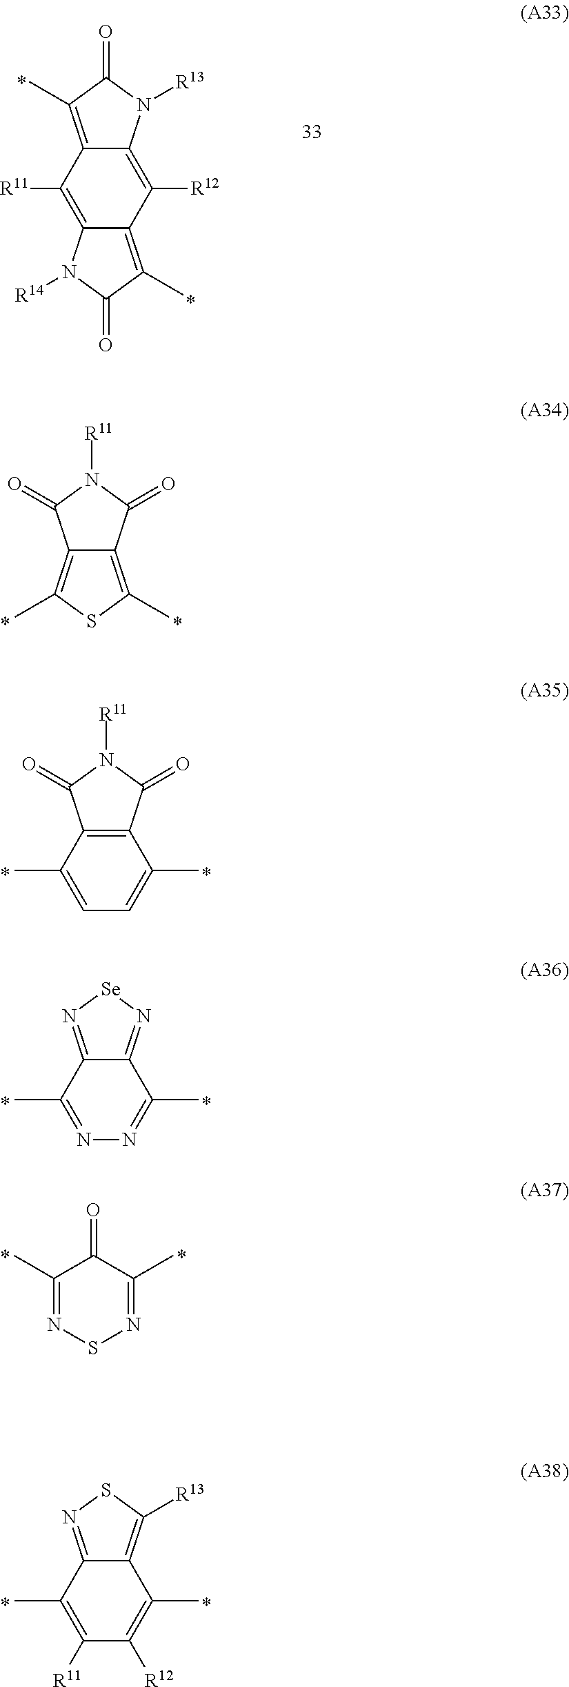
C12=C([R12])C3=C(C)C(=O)N([R14])C3=C([R11])C1=C(C)C(=O)N2[R13].C12=C(C)SC(C)=C1C(=O)N([R11])C2=O.C12=C(C(=O)N([R11])C1=O)C(C)=CC=C2C.C12=N[Se]N=C1C(C)=NN=C2C.C1(C)=NSN=C(C)C1=O.C12=NSC([R13])=C1C(C)=C([R12])C([R11])=C2C
